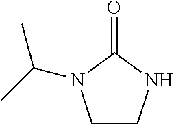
C1CNC(=O)N1C(C)C
